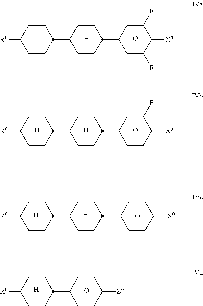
[H].C1CC([R0])CCC1C1CCC(C2CCC([X0])CC2)CC1.[H].O.[H].[H].C1CC([R0])CCC1C1CCC(C2CC(F)C([X0])C(F)C2)CC1.O.C1CC([R0])CCC1C1CCC(C2CCC([X0])C(F)C2)CC1.[H].O.[H].C1CC([R0])CCC1C1CCC([Z0])CC1.O.[H]
